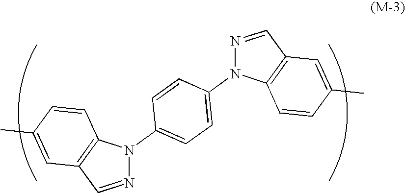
N1=CC2=C(N1C1=CC=C(N3C4=C(C=N3)C=C(C)C=C4)C=C1)C=CC(C)=C2
